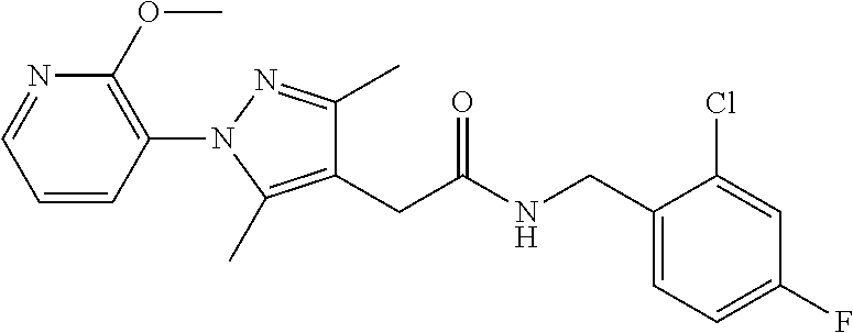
C1(CC(NCC2=CC=C(F)C=C2Cl)=O)=C(C)N(C2=C(OC)N=CC=C2)N=C1C
